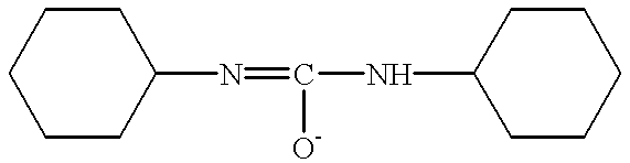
C1CC(N=C(NC2CCCCC2)[O-])CCC1
